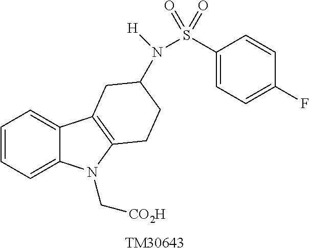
C1=CC=C2C(=C1)C1=C(N2C[CO2H])CCC(N(S(C2=CC=C(F)C=C2)(=O)=O)[H])C1.[TM30643]
